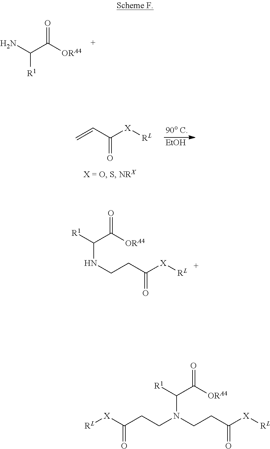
NC(C([ORA4])=O)[R1].[EtOH].C=CC([X][RL])=O.C(NCCC([X][RL])=O)(C([ORA4])=O)[R1].C(N(CCC([X][RL])=O)CCC([X][RL])=O)(C([ORA4])=O)[R1]
